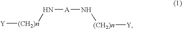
N([A]N[(CH2)n][Y])[(CH2)n][Y]
